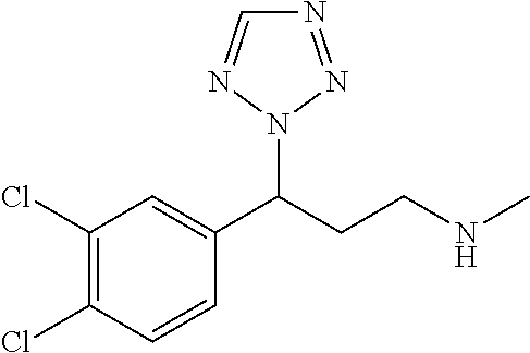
C1(Cl)=C(Cl)C=CC(C(CCNC)N2N=NC=N2)=C1
